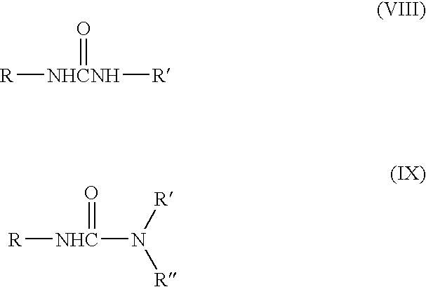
[R][NHCNH](=O)[R].[R][NHC](=O)N([R])[R]
